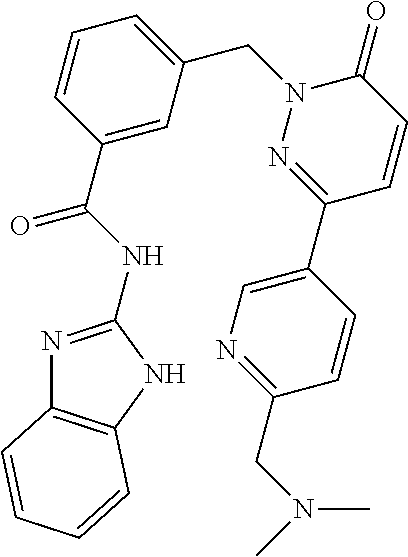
N1=C(NC(C2=CC(CN3N=C(C4=CN=C(CN(C)C)C=C4)C=CC3=O)=CC=C2)=O)NC2=C1C=CC=C2
